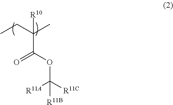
C(C(CC)(C)[R10])(OC([R11C])([R11A])[R11B])=O
